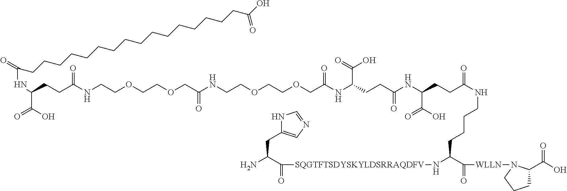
C(=O)(C(N)CC1=CN=CN1)[SQGTFTSDYSKYLDSRRAQDFV]NC(CCCCNC(CCC(NC(CCC(NC(COCCOCCNC(COCCOCCNC(CCC(NC(=O)CCCCCCCCCCCCCCCCC(O)=O)C(O)=O)=O)=O)=O)C(O)=O)=O)C(=O)O)=O)C(=O)[WLLN]N1C(C(=O)O)CCC1
